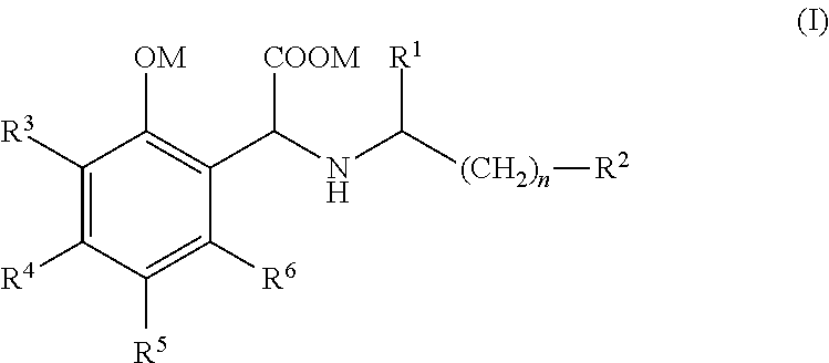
C1([R3])=C([R4])C([R5])=C([R6])C(C(NC([(CH2)n][R2])[R1])[COOM])=C1[OM]
